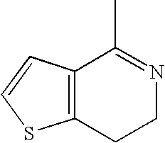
C12=C(CCN=C1C)SC=C2
